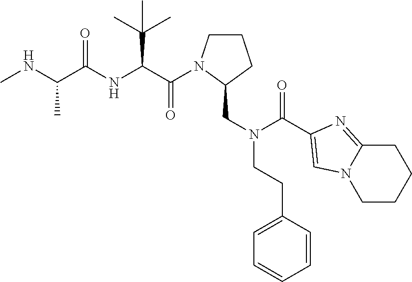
C1CN(C(=O)C(C(C)(C)C)NC(=O)C(C)NC)C(CN(C(=O)C2=CN3C(=N2)CCCC3)CCC2=CC=CC=C2)C1
